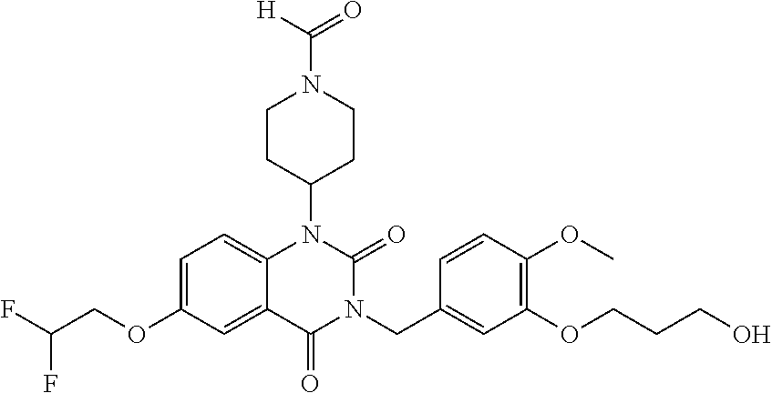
C1=C(OCC(F)F)C=C2C(=C1)N(C1CCN(C([H])=O)CC1)C(=O)N(CC1=CC(OCCCO)=C(OC)C=C1)C2=O
